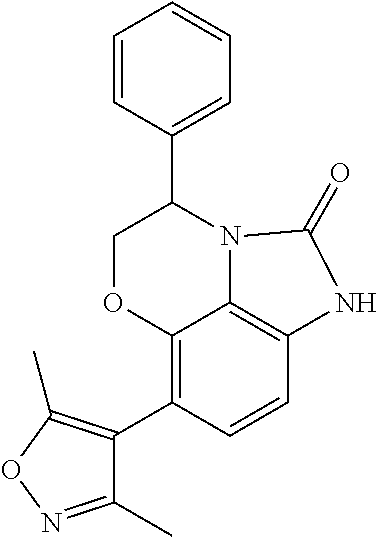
C1=CC(C2COC3=C(C4=C(C)ON=C4C)C=CC4=C3N2C(=O)N4)=CC=C1
